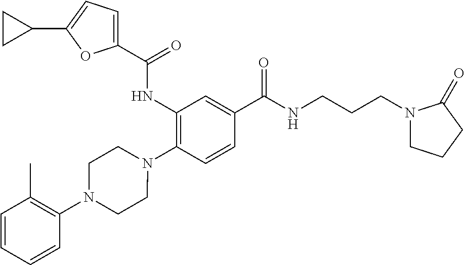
C1(NC(=O)C2=CC=C(C3CC3)O2)=C(N2CCN(C3=C(C)C=CC=C3)CC2)C=CC(C(=O)NCCCN2CCCC2=O)=C1
